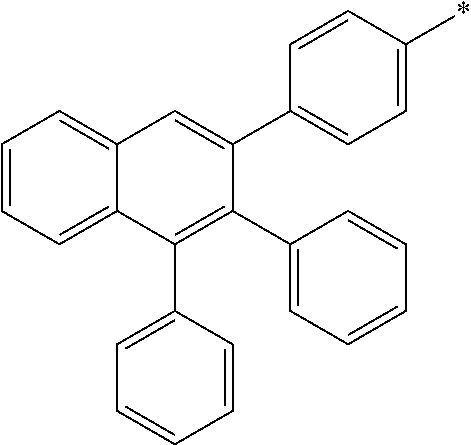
C1(C2=CC=CC=C2)=C(C2=CC=CC=C2)C(C2=CC=C(*)C=C2)=CC2=CC=CC=C12
